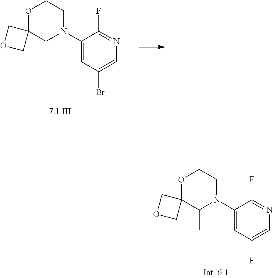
C1(N2CCOC3(C2C)COC3)=CC(Br)=CN=C1F.C1(F)=NC=C(F)C=C1N1CCOC2(C1C)COC2
